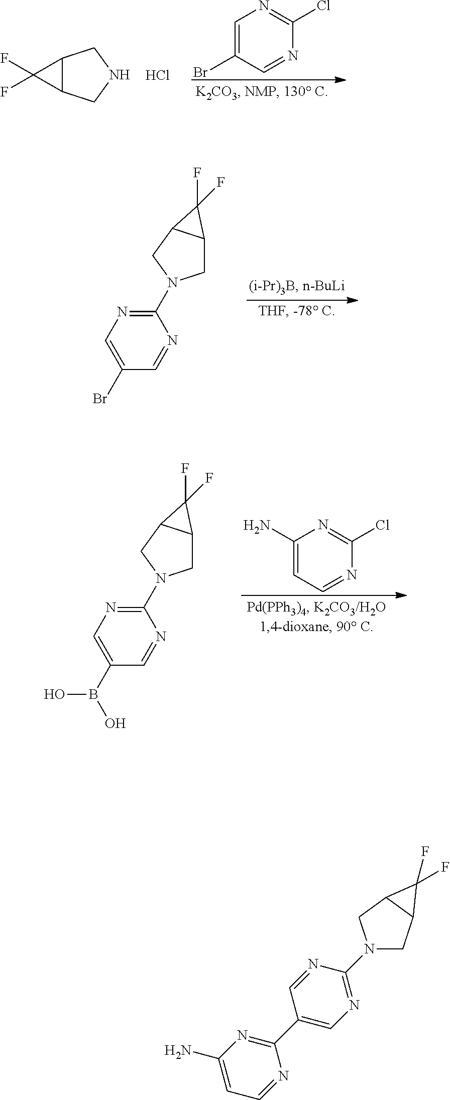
C1=C(Br)C=NC(Cl)=N1.C12C(CNC1)C2(F)F.Cl.C1(Br)=CN=C(N2CC3C(C2)C3(F)F)N=C1.C1(B(O)O)=CN=C(N2CC3C(C2)C3(F)F)N=C1.C1(N)=CC=NC(Cl)=N1.C1C2C(CN1C1=NC=C(C3=NC(N)=CC=N3)C=N1)C2(F)F
